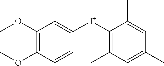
C1(OC)=C(OC)C=CC([I+]C2=C(C)C=C(C)C=C2C)=C1
